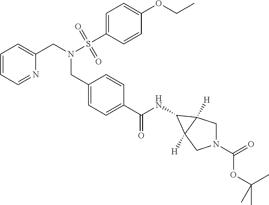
C1=CC=NC(CN(CC2=CC=C(C(=O)NC3C4([H])CN(C(OC(C)(C)C)=O)CC43[H])C=C2)S(C2=CC=C(OCC)C=C2)(=O)=O)=C1
